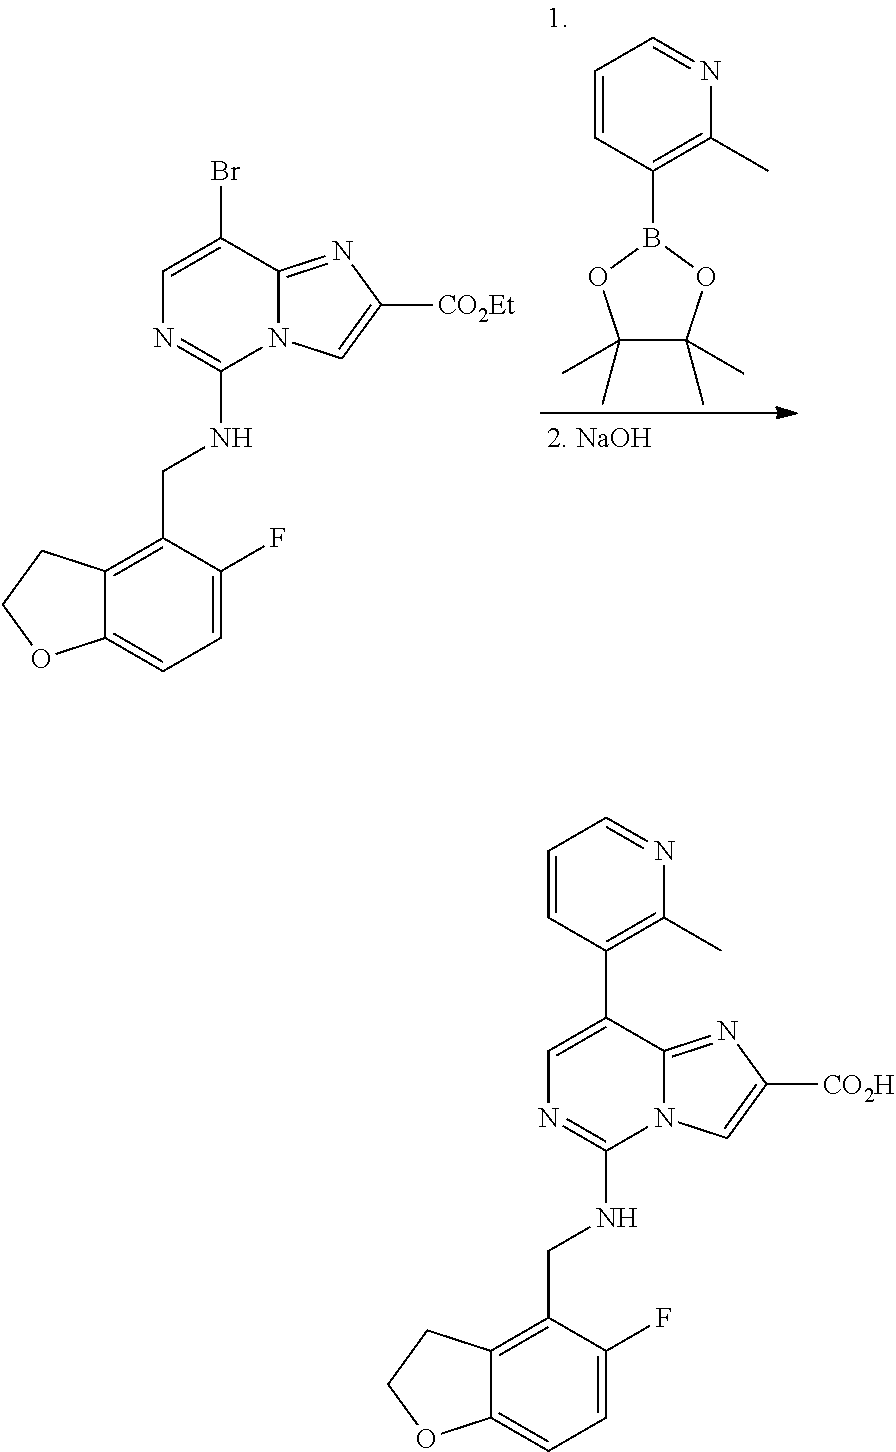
C1=C(Br)C2=NC([CO2Et])=CN2C(NCC2=C3C(=CC=C2F)OCC3)=N1.C1(B2OC(C)(C)C(C)(C)O2)=C(C)N=CC=C1.C1=C(C2=C(C)N=CC=C2)C2=NC([CO2H])=CN2C(NCC2=C3C(=CC=C2F)OCC3)=N1
